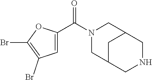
N1(C(C2=CC(Br)=C(Br)O2)=O)CC2CNCC(C1)C2
